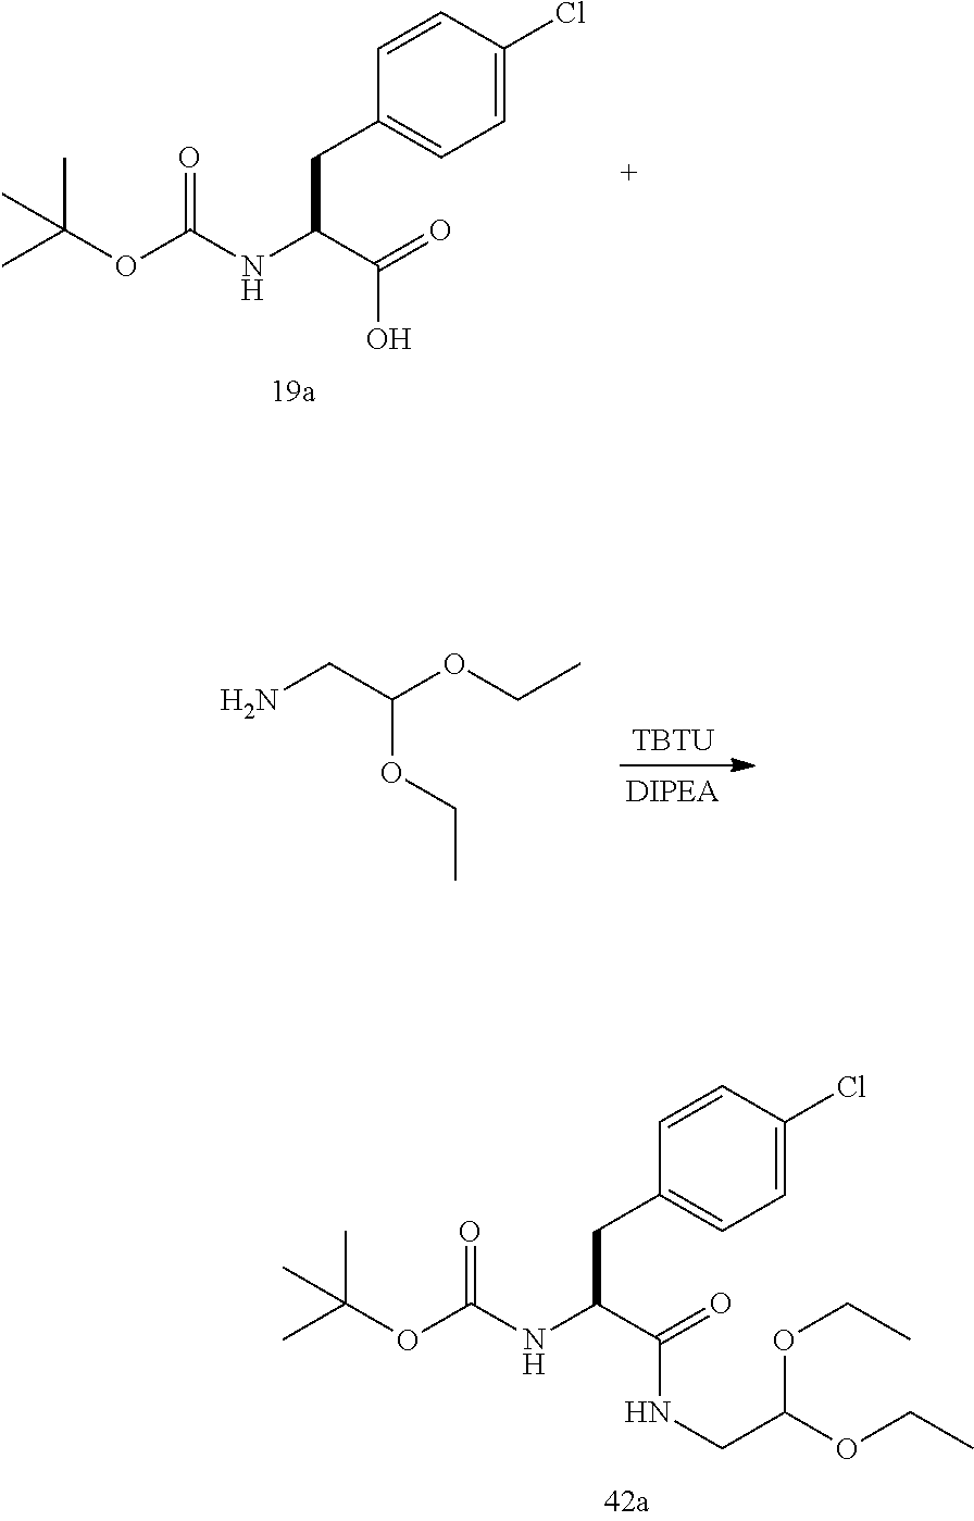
CC(OC(NC(C(=O)NCC(OCC)OCC)CC1=CC=C(Cl)C=C1)=O)(C)C.CC(OC(NC(C(=O)O)CC1=CC=C(Cl)C=C1)=O)(C)C.[TBTU].NCC(OCC)OCC
